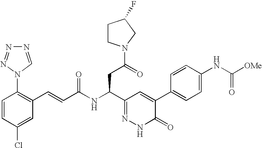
C1=CC(Cl)=CC(C=CC(NC(C2=NNC(=O)C(C3=CC=C(NC([OMe])=O)C=C3)=C2)CC(=O)N2CCC(F)C2)=O)=C1N1C=NN=N1
